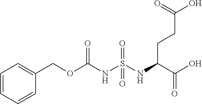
C1=CC=CC(COC(NS(NC(C(O)=O)CCC(=O)O)(=O)=O)=O)=C1
